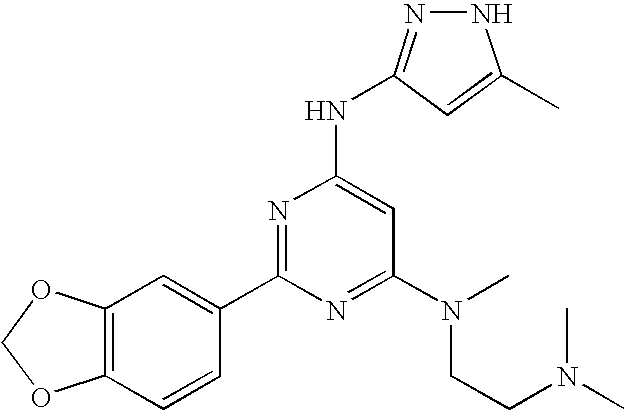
N1N=C(NC2=CC(N(CCN(C)C)C)=NC(C3=CC4=C(C=C3)OCO4)=N2)C=C1C
